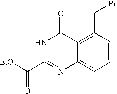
N1C(C([EtO])=O)=NC2=CC=CC(CBr)=C2C1=O
